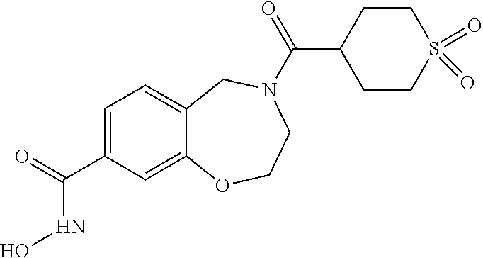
C1=C(C(=O)NO)C=C2C(=C1)CN(C(=O)C1CCS(=O)(=O)CC1)CCO2
